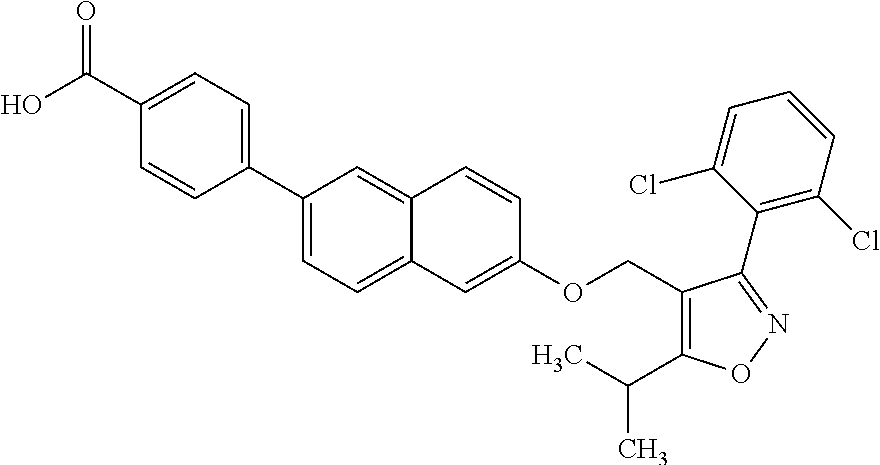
C1(C2=CC=C(C(O)=O)C=C2)=CC=C2C(=C1)C=CC(OCC1=C(C(C)C)ON=C1C1=C(Cl)C=CC=C1Cl)=C2
